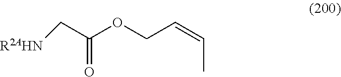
C(=CCOC(C[R2AHN])=O)C
